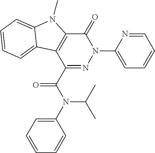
C1(C(=O)N(C(C)C)C2=CC=CC=C2)=NN(C2=CC=CC=N2)C(=O)C2=C1C1=CC=CC=C1N2C
